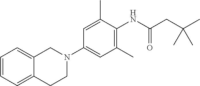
C1=CC=C2C(=C1)CCN(C1=CC(C)=C(NC(CC(C)(C)C)=O)C(C)=C1)C2
